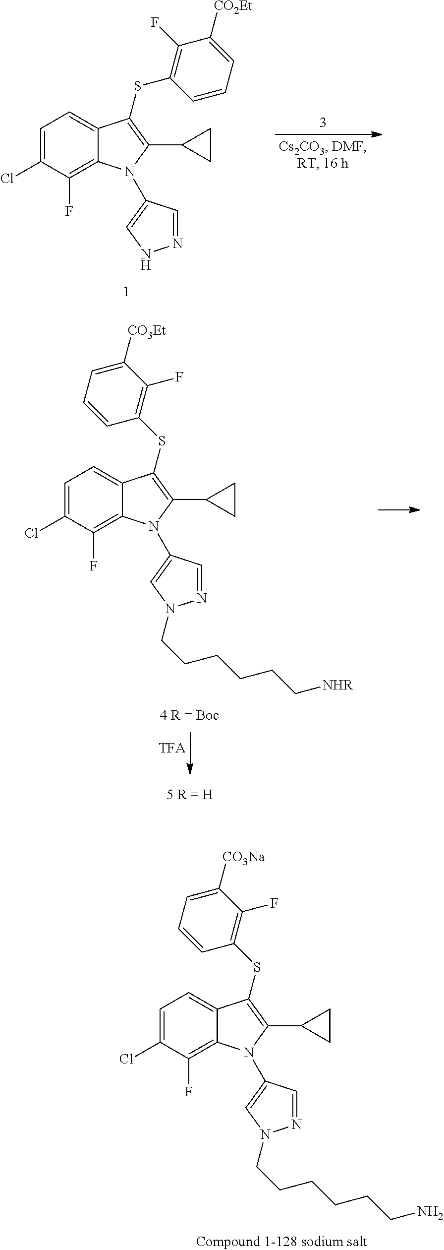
C1=C(Cl)C(F)=C2C(=C1)C(SC1=C(F)C([CO2Et])=CC=C1)=C(C1CC1)N2C1=CNN=C1.C1=C(Cl)C(F)=C2C(=C1)C(SC1=C(F)C([CO3Et])=CC=C1)=C(C1CC1)N2C1=CN(CCCCCC[NHR])N=C1.C1=C(Cl)C(F)=C2C(=C1)C(SC1=C(F)C([CO3Na])=CC=C1)=C(C1CC1)N2C1=CN(CCCCCCN)N=C1
